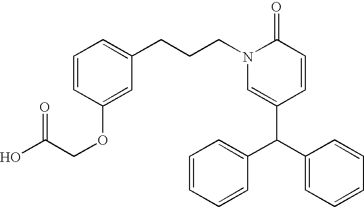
C(CCN1C=C(C(C2=CC=CC=C2)C2=CC=CC=C2)C=CC1=O)C1=CC=CC(OCC(O)=O)=C1
